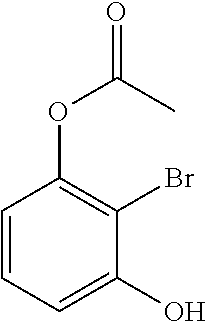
C1=CC=C(O)C(Br)=C1OC(=O)C
